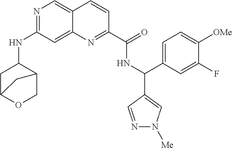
N1=C(NC2CC3OCC2C3)C=C2C(=C1)C=CC(C(=O)NC(C1=CN([Me])N=C1)C1=CC=C([OMe])C(F)=C1)=N2
